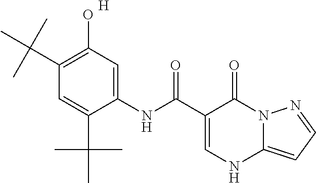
C1(C(C)(C)C)=C(O)C=C(NC(C2=CNC3=CC=NN3C2=O)=O)C(C(C)(C)C)=C1.[H]
